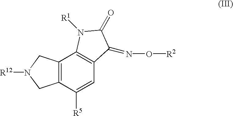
C12=C(C([R5])=CC3=C1N([R1])C(=O)C3=NO[R2])CN([R12])C2
